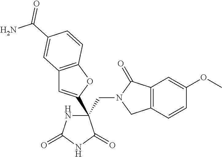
C(C1(C2=CC3=C(O2)C=CC(C(=O)N)=C3)NC(=O)NC1=O)N1CC2=C(C1=O)C=C(OC)C=C2
